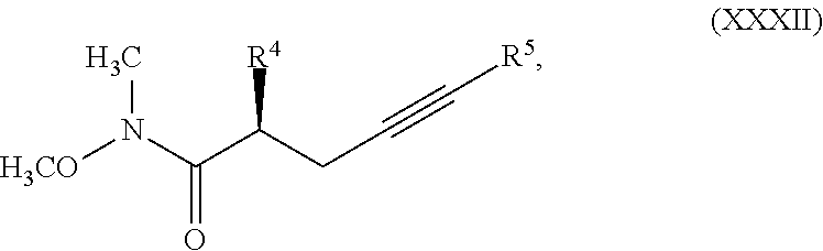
C(=O)(N([H3CO])C)C(CC#C[R5])[R4]
